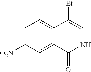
C1=C([O2N])C=C2C(=C1)C([Et])=CNC2=O
